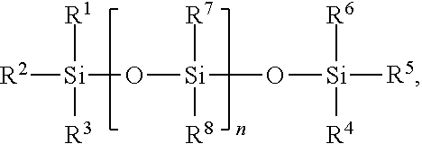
[R2][Si](O[Si]([R7])([R8])O[Si]([R5])([R6])[R4])([R1])[R3]
